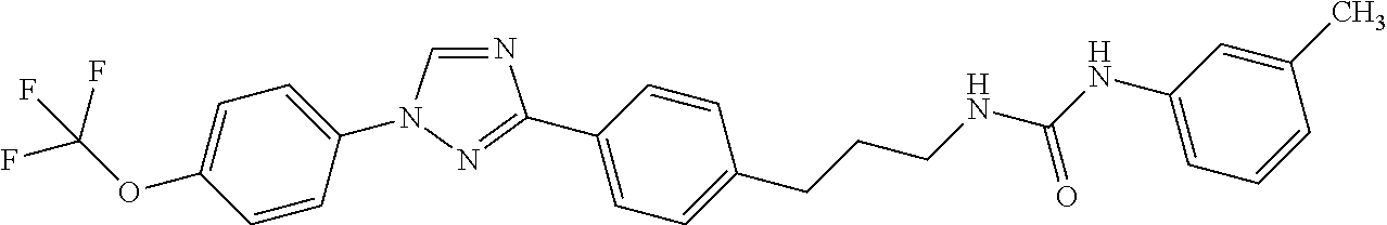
N1=CN(C2=CC=C(OC(F)(F)F)C=C2)N=C1C1=CC=C(CCCNC(NC2=CC=CC(C)=C2)=O)C=C1
